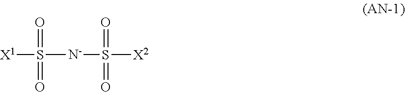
[X1]S([N-]S([X2])(=O)=O)(=O)=O
